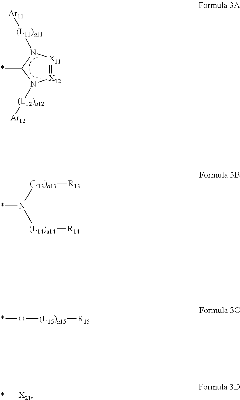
[X12]1=[X11]N([(L11)a11][Ar11])C(*)N1[(L12)a12][Ar12].*N([(L14)a14][R14])[(L13)a13][R13].*O[(L15)a15][R15].*[X21]
